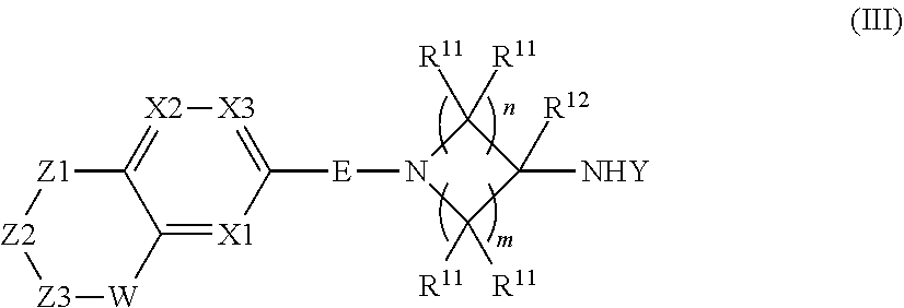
C12=[X1]C([E]N3C([R11])([R11])C([NHY])([R12])C3([R11])[R11])=[X3][X2]=C1[Z1][Z2][Z3][W]2
